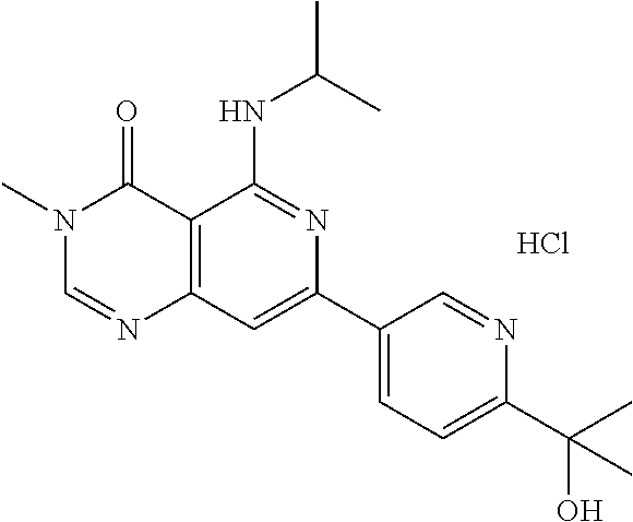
C1(C2=CC3=C(C(NC(C)C)=N2)C(=O)N(C)C=N3)=CC=C(C(C)(O)C)N=C1.Cl
